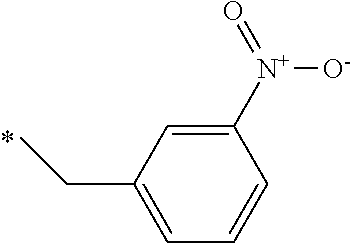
C(C)C1=CC=CC([N+]([O-])=O)=C1
